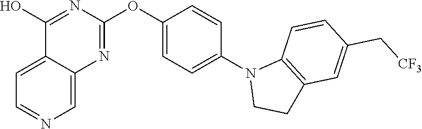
C12=CC=NC=C1N=C(OC1=CC=C(N3CCC4=C3C=CC(C[CF3])=C4)C=C1)N=C2O
